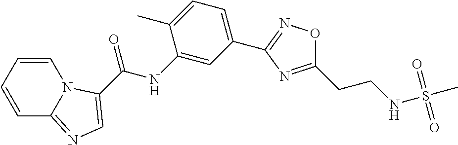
N1=C(CCNS(C)(=O)=O)ON=C1C1=CC=C(C)C(NC(=O)C2=CN=C3C=CC=CN32)=C1
